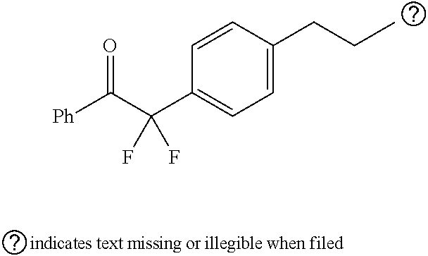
C1=CC(C(C([Ph])=O)(F)F)=CC=C1CCC
